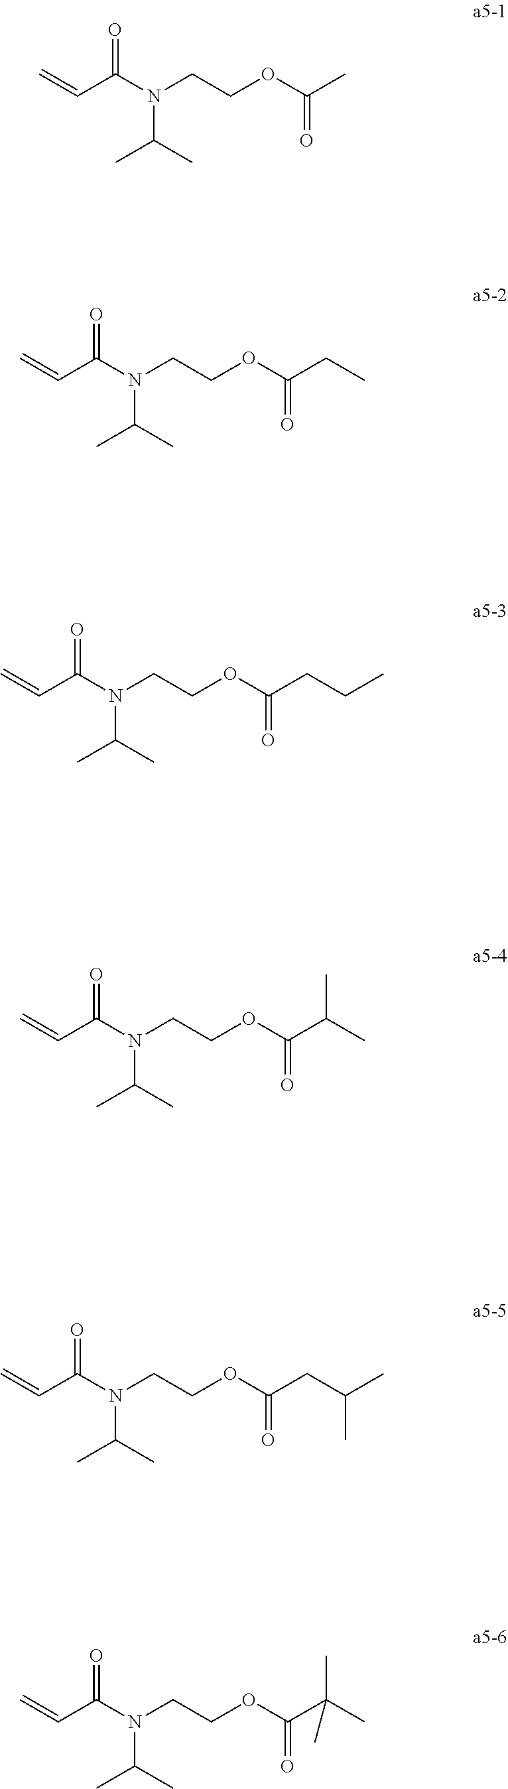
C=CC(N(CCOC(C)=O)C(C)C)=O.C=CC(N(CCOC(CC)=O)C(C)C)=O.C=CC(N(CCOC(CCC)=O)C(C)C)=O.C=CC(N(CCOC(C(C)C)=O)C(C)C)=O.C=CC(N(CCOC(CC(C)C)=O)C(C)C)=O.C=CC(N(CCOC(C(C)(C)C)=O)C(C)C)=O
